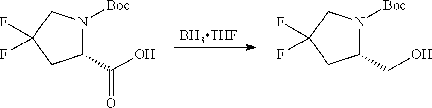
C1(C(O)=O)N([Boc])CC(F)(F)C1.[BH3THF].C1(CO)N([Boc])CC(F)(F)C1
